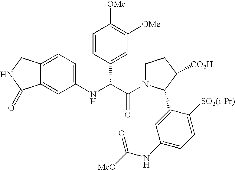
C12=CC(NC(C(=O)N3CCC([CO2H])C3C3=CC(NC([MeO])=O)=CC=C3[SO2(i-Pr)])C3=CC([OMe])=C([OMe])C=C3)=CC=C1CNC2=O
